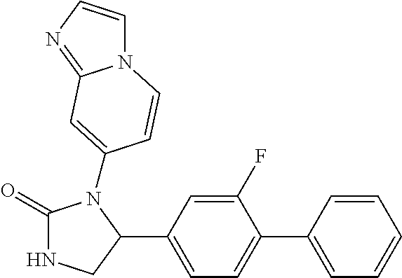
C1(=O)NCC(C2=CC=C(C3=CC=CC=C3)C(F)=C2)N1C1=CC2=NC=CN2C=C1
